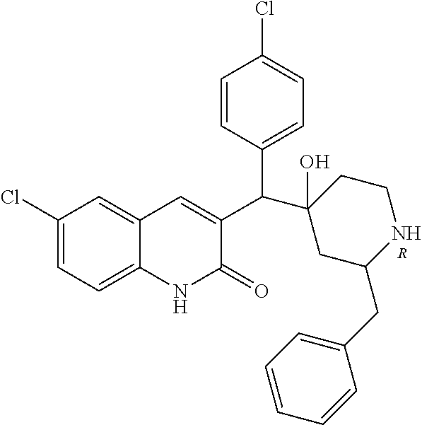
[R].C1(Cl)=CC=C2C(=C1)C=C(C(C1(O)CC(CC3=CC=CC=C3)NCC1)C1=CC=C(Cl)C=C1)C(=O)N2
